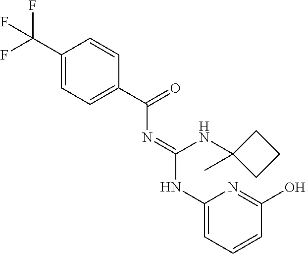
C1(C(F)(F)F)=CC=C(C(=O)N=C(NC2=CC=CC(O)=N2)NC2(C)CCC2)C=C1
